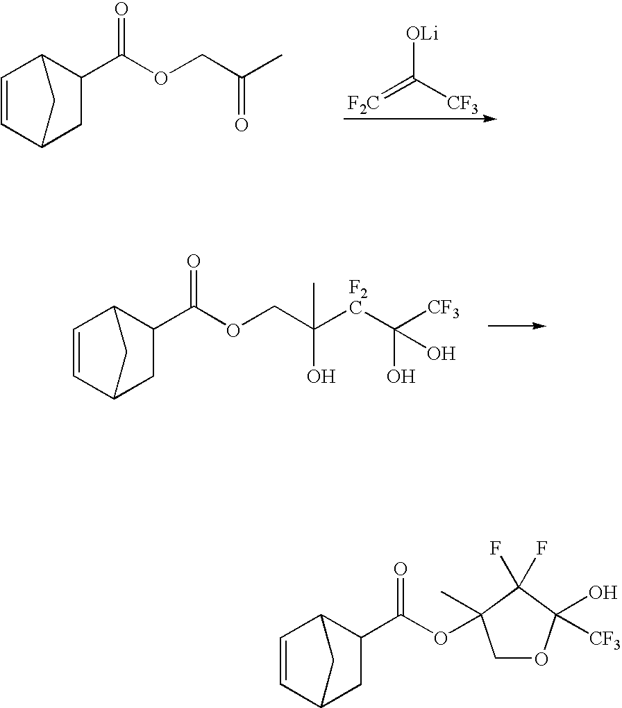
[OLi]C(=[F2C])[CF3].C1=CC2C(C(OCC(C)=O)=O)CC1C2.C1=CC2C(C(OCC([F2C]C([CF3])(O)O)(C)O)=O)CC1C2.C1=CC2C(C(OC3(C)COC(O)([CF3])C3(F)F)=O)CC1C2
